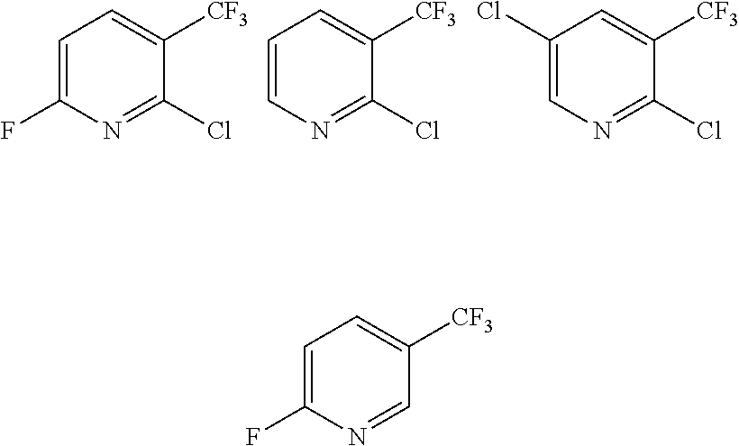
C1=C(F)N=C(Cl)C([CF3])=C1.C1=CN=C(Cl)C([CF3])=C1.C1(Cl)=CN=C(Cl)C([CF3])=C1.C1=C(F)N=CC([CF3])=C1
